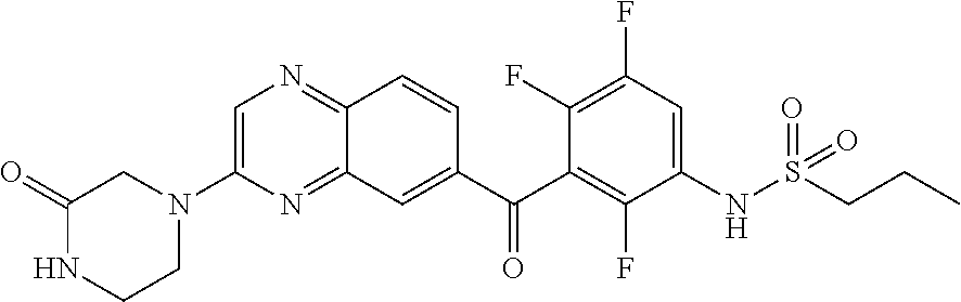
C1=C(N2CCNC(=O)C2)N=C2C(=N1)C=CC(C(C1=C(F)C(NS(=O)(=O)CCC)=CC(F)=C1F)=O)=C2
